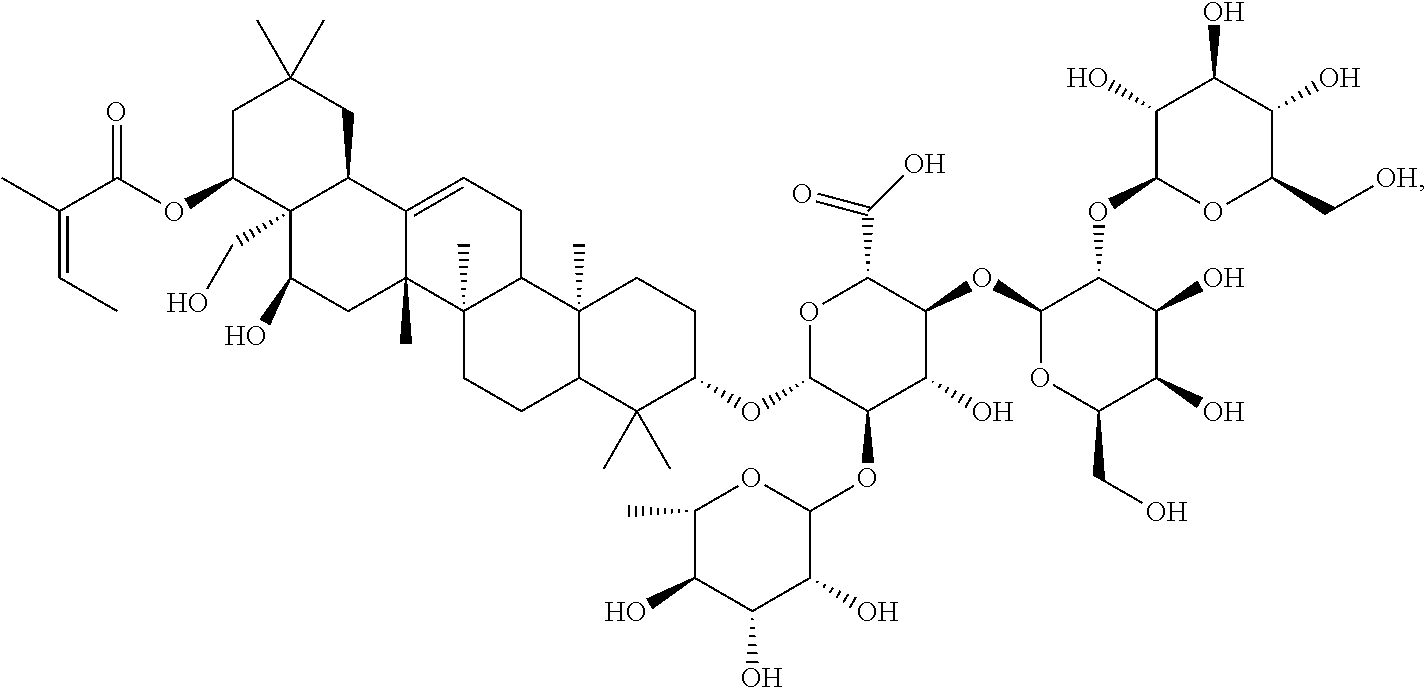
C1C(OC(C(C)=CC)=O)C2(CO)C(CC1(C)C)C1=CCC3C(C)(C1(C)CC2O)CCC1C3(C)CCC(OC2C(OC3OC(C)C(O)C(O)C3O)C(O)C(OC3OC(CO)C(O)C(O)C3OC3OC(C[OH])C(O)C(O)C3O)C(C(=O)O)O2)C1(C)C
